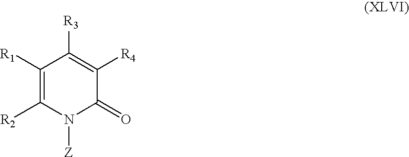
C1([R1])=C([R2])N([Z])C(=O)C([R4])=C1[R3]
